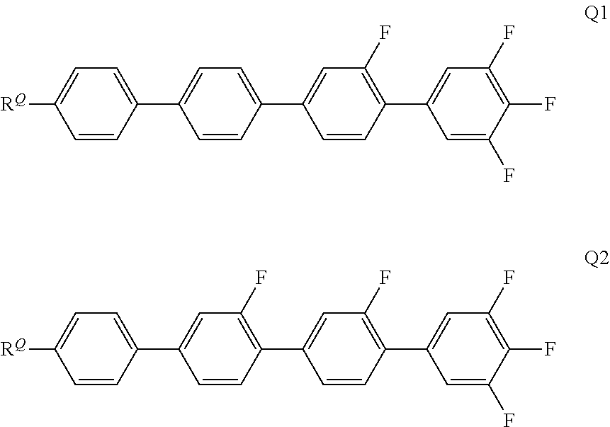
C1=C(C2=CC=C(C3=CC(F)=C(C4=CC(F)=C(F)C(F)=C4)C=C3)C=C2)C=CC([RQ])=C1.C1=C(C2=CC(F)=C(C3=CC(F)=C(C4=CC(F)=C(F)C(F)=C4)C=C3)C=C2)C=CC([RQ])=C1
